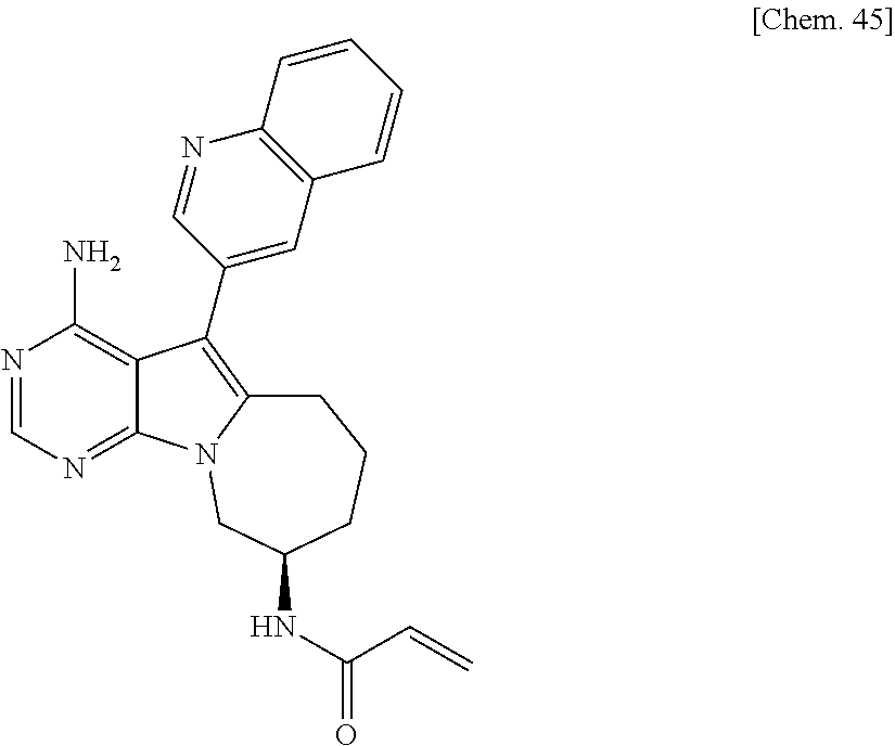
N1=CN=C2C(=C1N)C(C1=CC3=C(N=C1)C=CC=C3)=C1N2CC(NC(=O)C=C)CCC1
